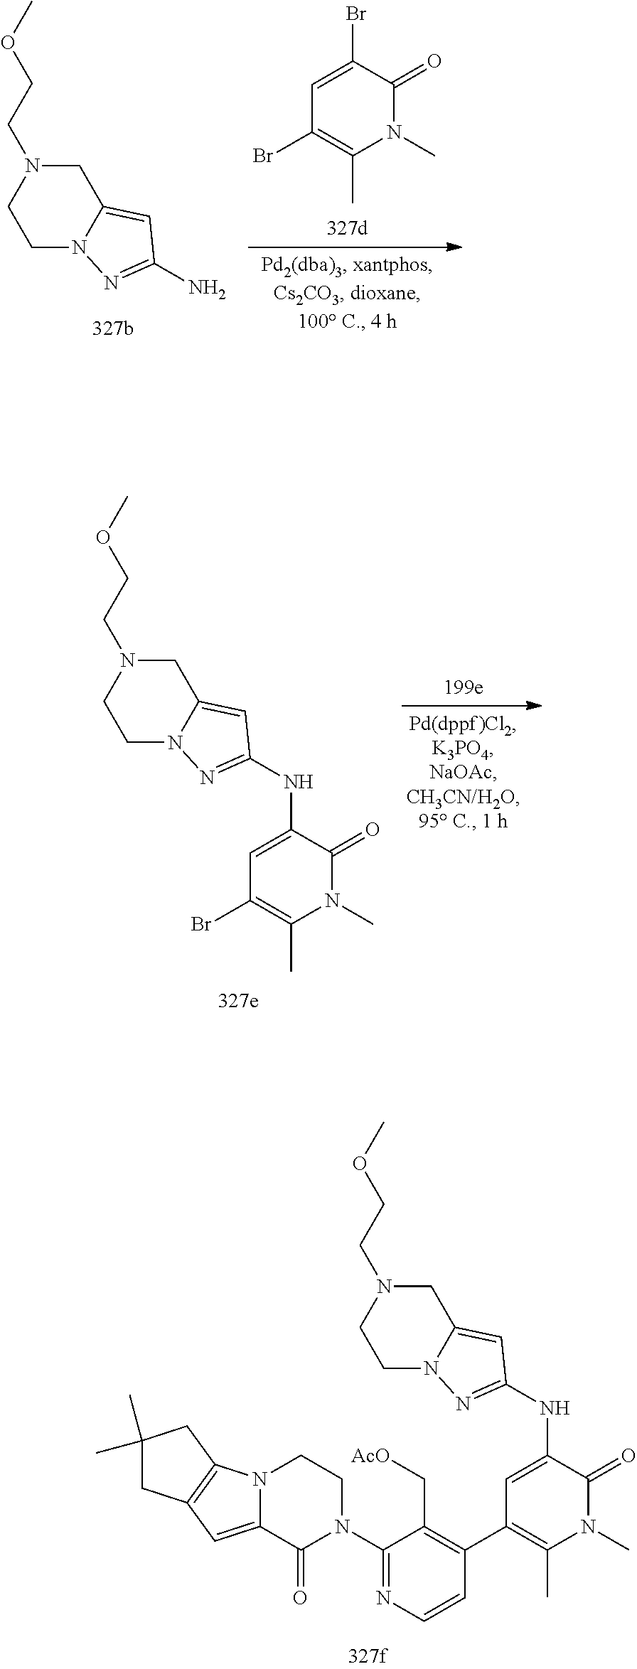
C1=C(Br)C(=O)N(C)C(C)=C1Br.C1N2C(=CC(N)=N2)CN(CCOC)C1.N(C1=CC(Br)=C(C)N(C)C1=O)C1=NN2CCN(CCOC)CC2=C1.N(C1=CC(C2=C(C[AcO])C(N3CCN4C(=CC5=C4CC(C)(C)C5)C3=O)=NC=C2)=C(C)N(C)C1=O)C1=NN2CCN(CCOC)CC2=C1
